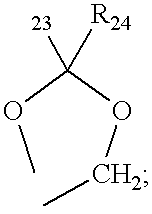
COC(OCC)([R24])[23]
